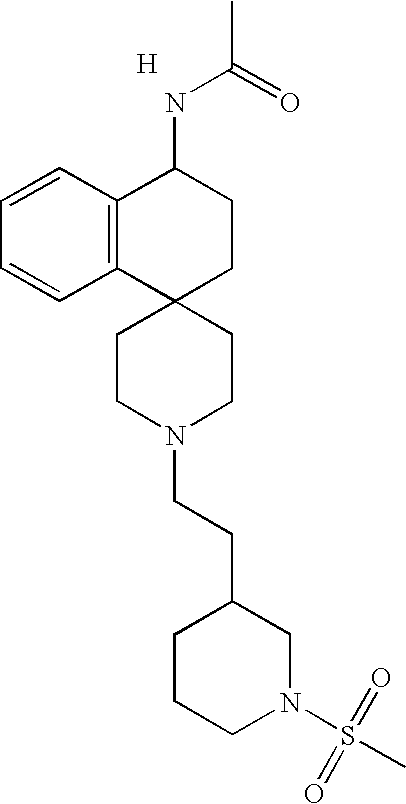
C12=C(C=CC=C1)C(NC(C)=O)CCC21CCN(CCC2CN(S(=O)(=O)C)CCC2)CC1.[H]
